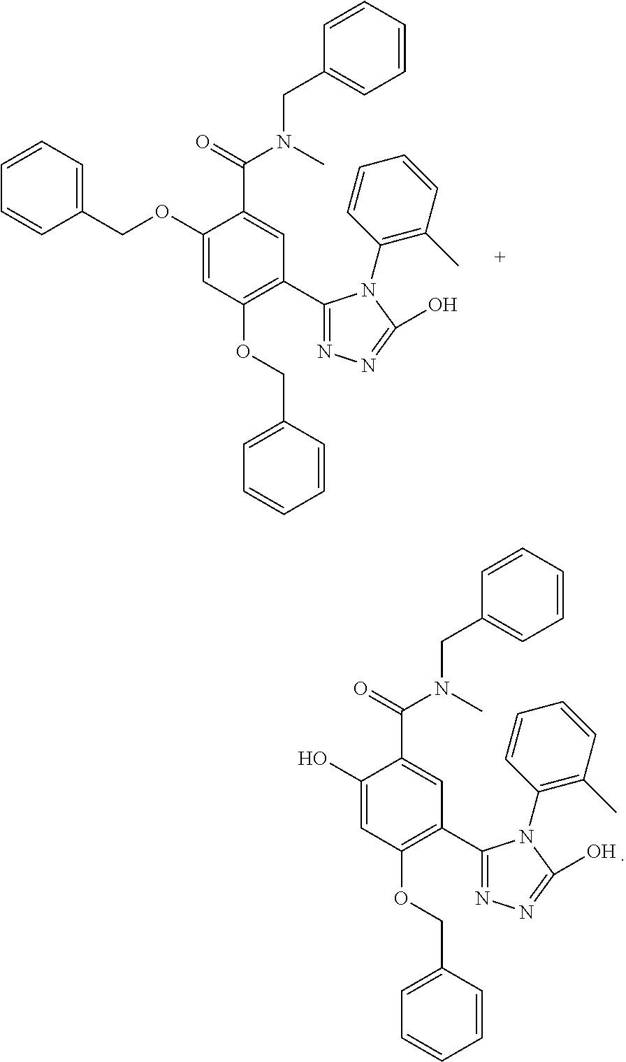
C1(COC2=CC(OCC3=CC=CC=C3)=C(C3=NN=C(O)N3C3=C(C)C=CC=C3)C=C2C(=O)N(C)CC2=CC=CC=C2)=CC=CC=C1.OC1=CC(OCC2=CC=CC=C2)=C(C2=NN=C(O)N2C2=C(C)C=CC=C2)C=C1C(=O)N(C)CC1=CC=CC=C1
